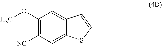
[NC]C1=C(OC)C=C2C(=C1)SC=C2
